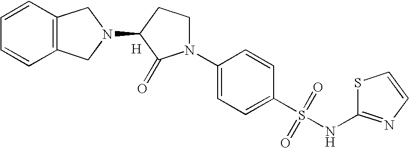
C1=CC2=C(C=C1)CN(C1C(=O)N(C3=CC=C(S(=O)(=O)NC4=NC=CS4)C=C3)CC1)C2.[H]
